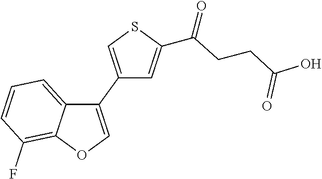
C1(C2=COC3=C(F)C=CC=C23)=CSC(C(=O)CCC(O)=O)=C1
